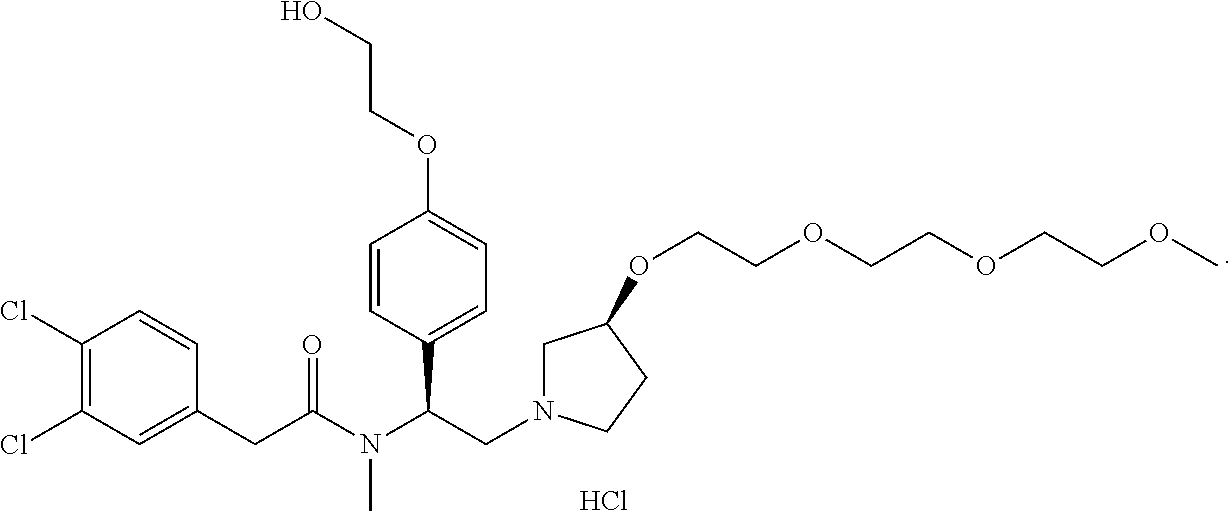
C(CN1CC(OCCOCCOCCOC)CC1)(C1=CC=C(OCCO)C=C1)N(C(CC1=CC(Cl)=C(Cl)C=C1)=O)C.Cl
